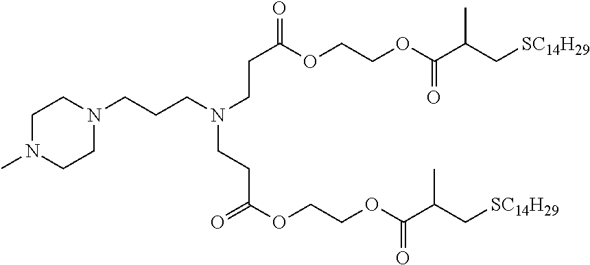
C1N(C)CCN(CCCN(CCC(=O)OCCOC(C(C[SC14H29])C)=O)CCC(OCCOC(C(C[SC14H29])C)=O)=O)C1
